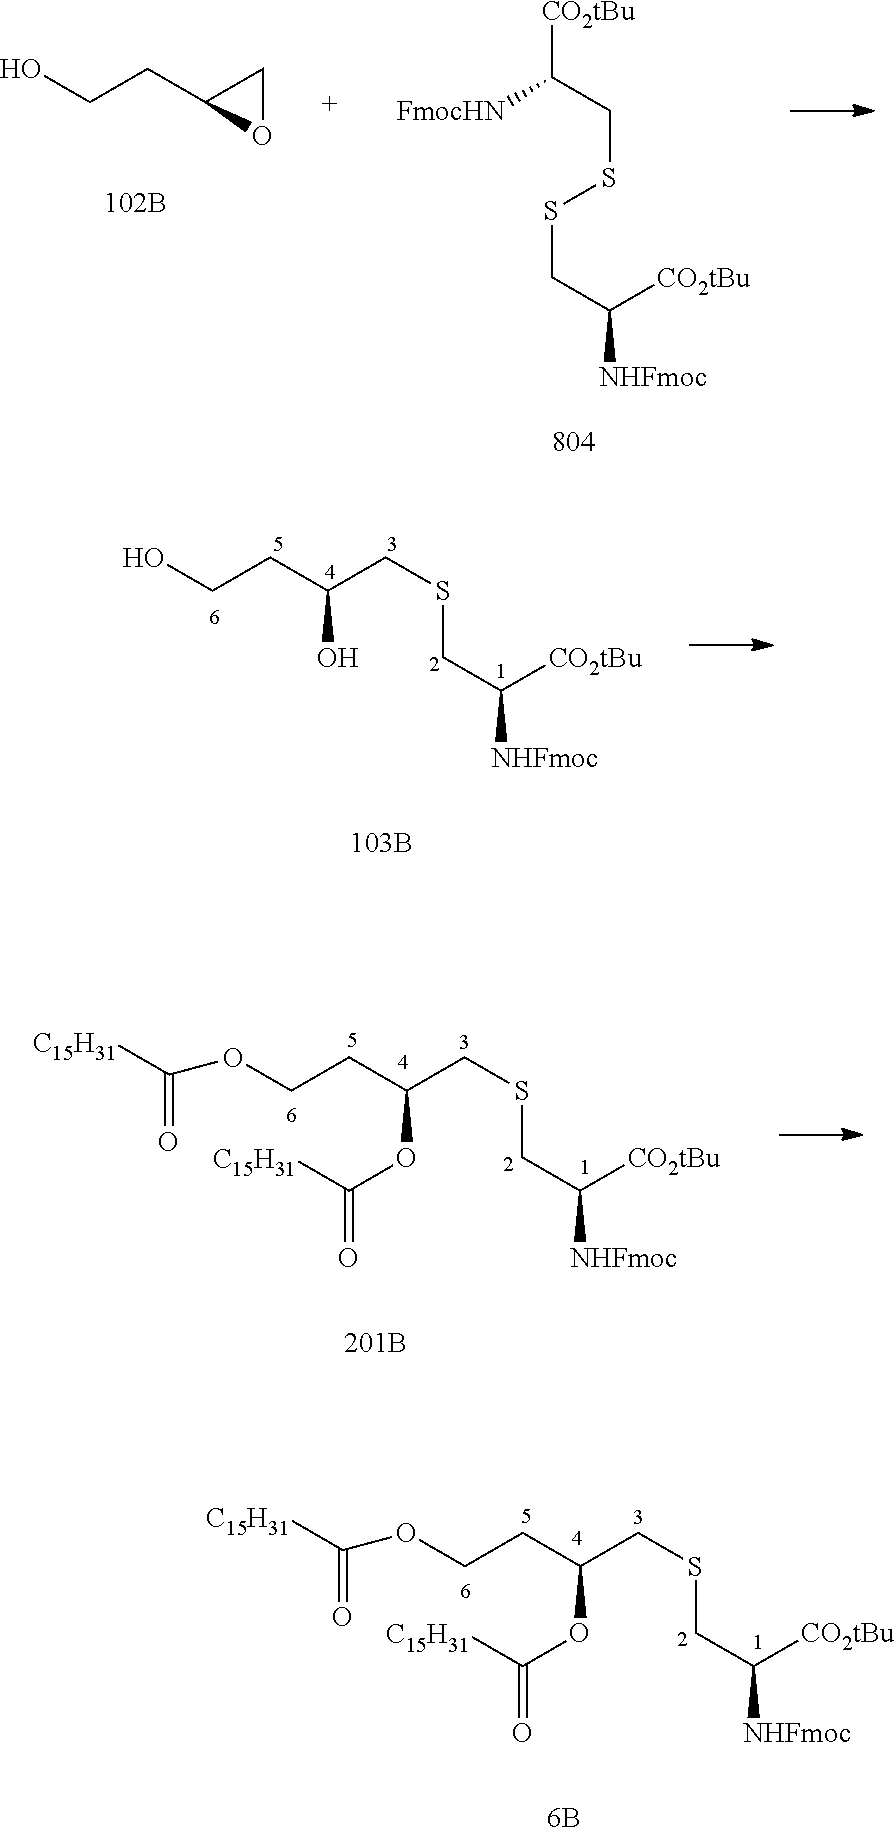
OCCC1OC1.[CO2tBu]C(CSSCC([NHFmoc])[CO2tBu])[FmocHN].OCCC(CSCC([CO2tBu])[NHFmoc])O.[C15H31]C(=O)OCCC(CSCC([CO2tBu])[NHFmoc])OC([C15H31])=O.[C15H31]C(=O)OCCC(CSCC([CO2tBu])[NHFmoc])OC([C15H31])=O
